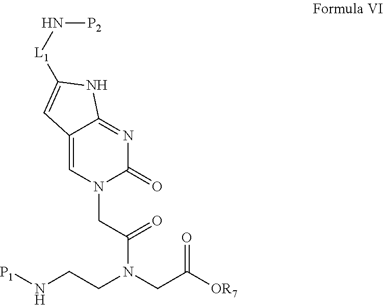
C12=CN(CC(N(CC([OR7])=O)CCN[P1])=O)C(=O)N=C1NC([L1]N[P2])=C2
